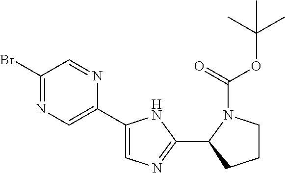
C1(Br)=NC=C(C2=CN=C(C3CCCN3C(=O)OC(C)(C)C)N2)N=C1
